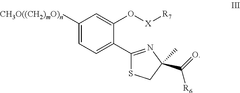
C1([CH3O((CH2)mO)n])=CC=C(C2=NC(C(=O)[R6])(C)CS2)C(O[X][R7])=C1
